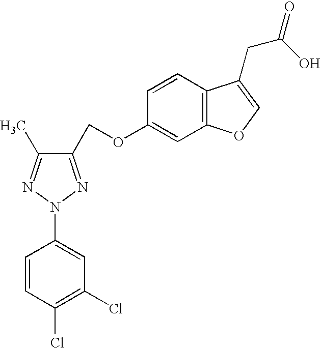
C1(COC2=CC3=C(C=C2)C(CC(O)=O)=CO3)=NN(C2=CC(Cl)=C(Cl)C=C2)N=C1C
